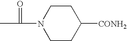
CC(N1CCC([CONH2])CC1)=O
